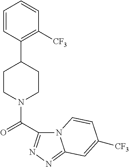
C1=CC(C2CCN(C(=O)C3=NN=C4N3C=CC([CF3])=C4)CC2)=C([CF3])C=C1
